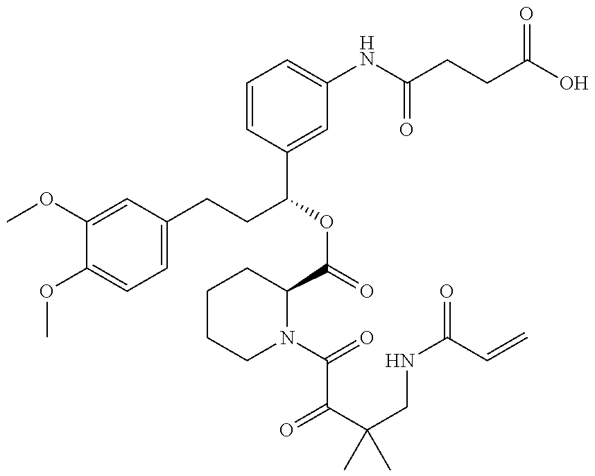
C1(OC)=CC(CCC(OC(=O)C2CCCCN2C(=O)C(C(CNC(=O)C=C)(C)C)=O)C2=CC(NC(CCC(O)=O)=O)=CC=C2)=CC=C1OC
